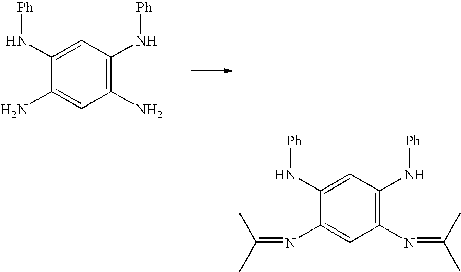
C1(N)=C(N[Ph])C=C(N[Ph])C(N)=C1.C1(N=C(C)C)=C(N[Ph])C=C(N[Ph])C(N=C(C)C)=C1
